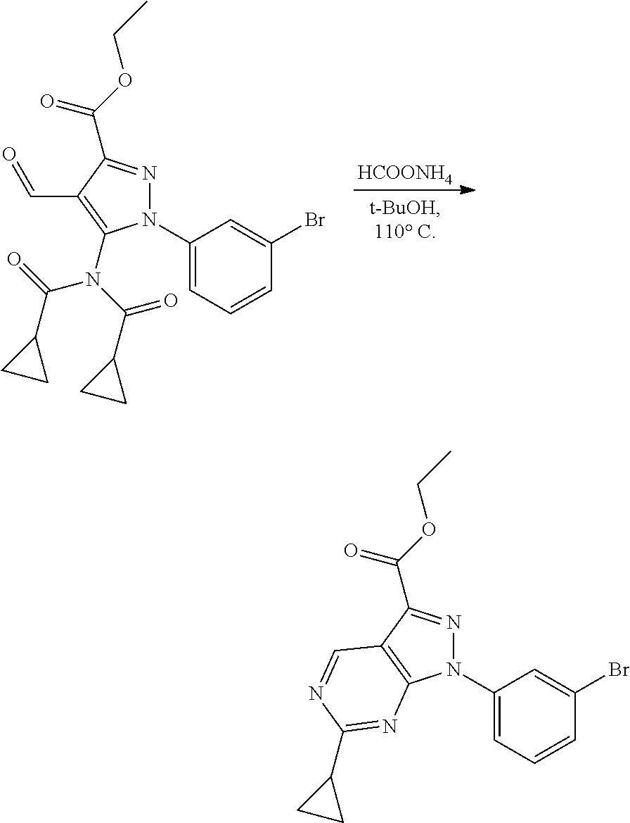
[HCOONH4].N1(C2=CC=CC(Br)=C2)N=C(C(OCC)=O)C(C=O)=C1N(C(=O)C1CC1)C(=O)C1CC1.N1(C2=CC=CC(Br)=C2)N=C(C(OCC)=O)C2=C1N=C(C1CC1)N=C2
